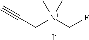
C(C[N+](CF)(C)C)#C.[I-]
